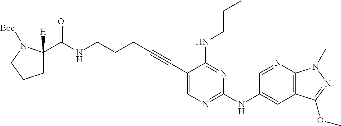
C(NCCCC#CC1=CN=C(NC2=CC3=C(N=C2)N(C)N=C3OC)N=C1NCCC)(=O)C1([H])CCCN1[Boc]
